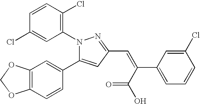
N1(C2=C(Cl)C=CC(Cl)=C2)C(C2=CC3=C(C=C2)OCO3)=CC(C=C(C2=CC=CC(Cl)=C2)C(O)=O)=N1
